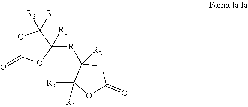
O1C(=O)OC([R]C2([R2])OC(=O)OC2([R3])[R4])([R2])C1([R3])[R4]
